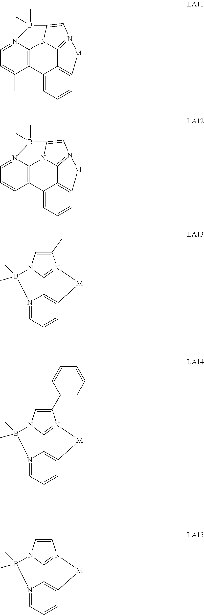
N12=CC=CC3=C1C1=N([M]3)C(C)=CN1B2(C)C.N12=CC=CC3=C1C1=N([M]3)C(C3=CC=CC=C3)=CN1B2(C)C.C12=CC=CC3=C1C1=N(C=C4N1C1=C2C(C)=CC=N1B4(C)C)[M]3.C12=CC=CC3=C1C1=N(C=C4N1C1=C2C=CC=N1B4(C)C)[M]3.N12=CC=CC3=C1C1=N([M]3)C=CN1B2(C)C
